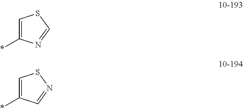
C1=C(*)N=CS1.C1=C(*)C=NS1
